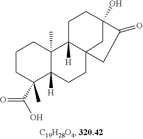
C1CC(C)(C(O)=O)C2([H])C(C)(C1)C1([H])CCC3(O)C(=O)CC1(CC2)C3
